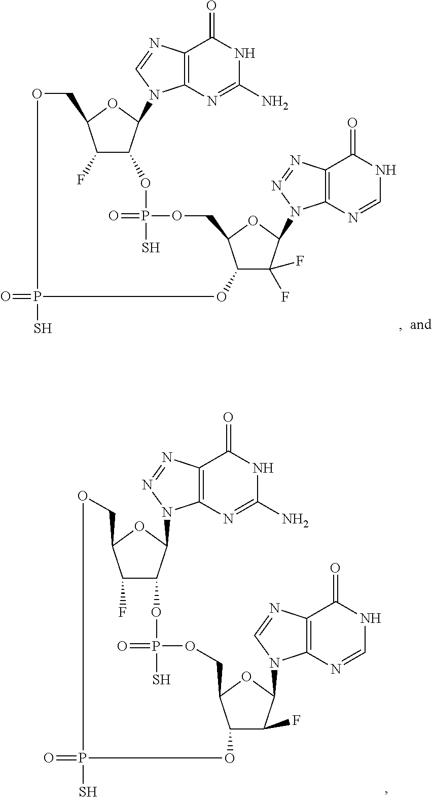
C12=C(N=C(N)NC1=O)N(C1C3C(F)C(O1)COP(=O)(S)OC1C(F)(F)C(N4C5=C(C(=O)NC=N5)N=N4)OC1COP(S)(=O)O3)C=N2.C12=C(N=C(N)NC1=O)N(C1C3C(F)C(O1)COP(=O)(S)OC1C(F)C(N4C5=C(C(=O)NC=N5)N=C4)OC1COP(S)(=O)O3)N=N2
